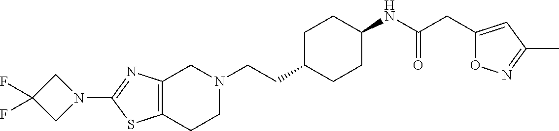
C1(N2CC(F)(F)C2)=NC2=C(S1)CCN(CCC1CCC(NC(CC3=CC(C)=NO3)=O)CC1)C2
